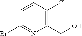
C1(Br)=NC(CO)=C(Cl)C=C1
